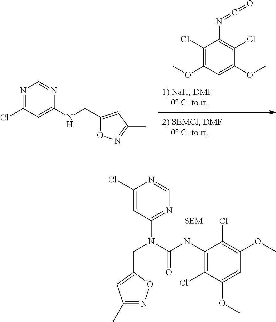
C1(Cl)=C(OC)C=C(OC)C(Cl)=C1N=C=O.N1=C(Cl)C=C(NCC2=CC(C)=NO2)N=C1.C1(Cl)=CC(N(C(N(C2=C(Cl)C(OC)=CC(OC)=C2Cl)[SEM])=O)CC2=CC(C)=NO2)=NC=N1
